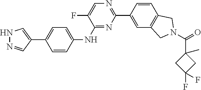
N1=C(NC2=CC=C(C3=CNN=C3)C=C2)C(F)=CN=C1C1=CC2=C(C=C1)CN(C(=O)C1(C)CC(F)(F)C1)C2
